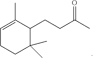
C1=C(C)C(CCC(C)=O)C(C)(C)CC1
